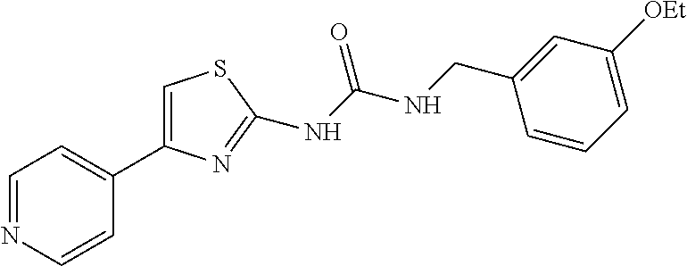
C1=NC=CC(C2=CSC(NC(NCC3=CC([OEt])=CC=C3)=O)=N2)=C1
